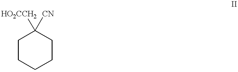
C1CCCCC1([HO2CCH2])[CN]
